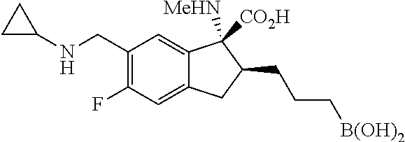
C1(CNC2CC2)=C(F)C=C2C(=C1)C([MeHN])([CO2H])C(CCC[B(OH)2])C2
